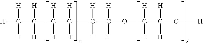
[H]C(C(C(C(C(C(OC(C(O[H])([H])[H])([H])[H])([H])[H])([H])[H])([H])[H])([H])[H])([H])[H])([H])[H]
